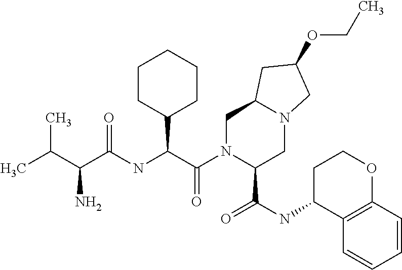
C(C(=O)NC(C(N1C(C(NC2C3=C(OCC2)C=CC=C3)=O)CN2C(C1)CC(OCC)C2)=O)C1CCCCC1)(C(C)C)N
